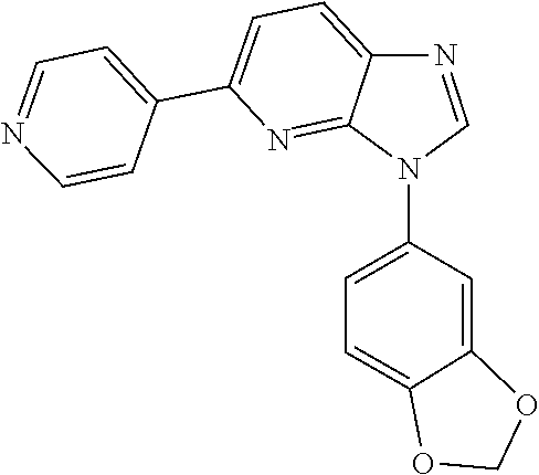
C1=C2C(=NC(C3=CC=NC=C3)=C1)N(C1=CC=C3C(=C1)OCO3)C=N2
